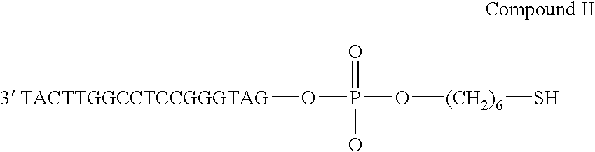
O([3 TACTTGGCCTCCGGGTAG])P(O)(=O)O[(CH2)6]S
